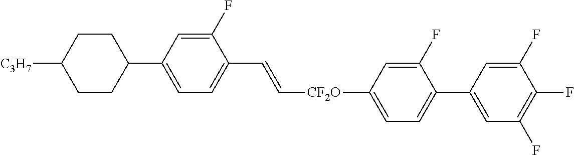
C1(C2CCC([C3H7])CC2)=CC=C(C=C[CF2O]C2=CC=C(C3=CC(F)=C(F)C(F)=C3)C(F)=C2)C(F)=C1
